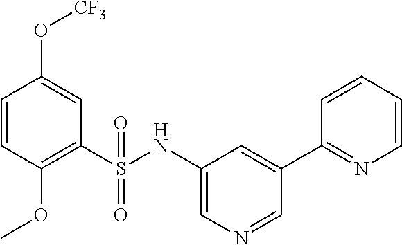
C1=CC(OC)=C(S(NC2=CN=CC(C3=NC=CC=C3)=C2)(=O)=O)C=C1O[CF3]
